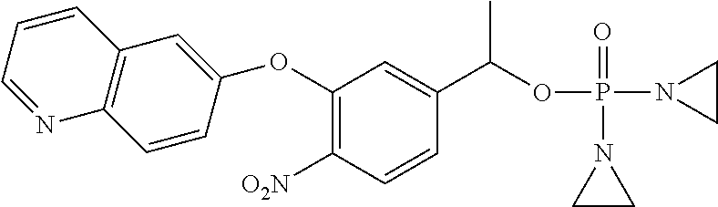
C1(OC2=CC3=C(C=C2)N=CC=C3)=C([O2N])C=CC(C(OP(N2CC2)(=O)N2CC2)C)=C1
